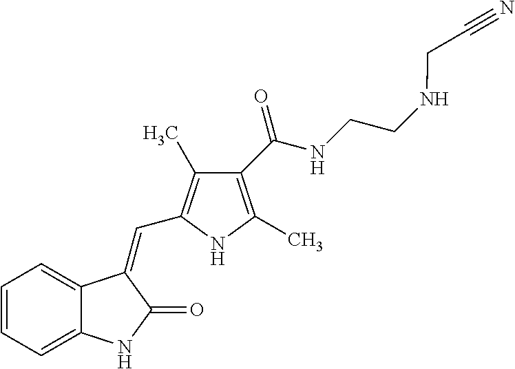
C1=CC=C2C(=C1)C(=CC1=C(C)C(C(NCCNCC#N)=O)=C(C)N1)C(=O)N2
